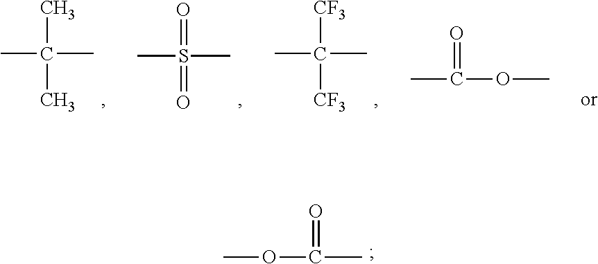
CC(=O)OC.[CF3]C(C)(C)[CF3].O=S(C)(C)=O.CC(C)(C)C.CC(=O)OC
